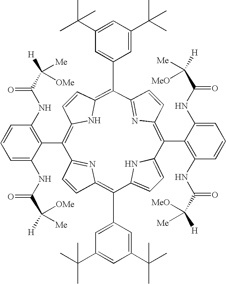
C1=CC2=C(C3=CC(C(C)(C)C)=CC(C(C)(C)C)=C3)C3=CC=C(N3)C(C3=C(NC(=O)C([Me])([MeO])[H])C=CC=C3NC(C([MeO])([H])[Me])=O)=C3N=C(C(C4=CC(C(C)(C)C)=CC(C(C)(C)C)=C4)=C4C=CC(=C(C5=C(NC(C([OMe])([Me])[H])=O)C=CC=C5NC(=O)C([Me])([OMe])[H])C1=N2)N4)C=C3
